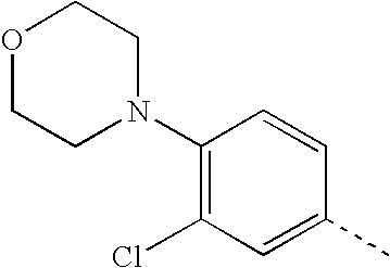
O1CCN(C2=C(Cl)C=C(C)C=C2)CC1
